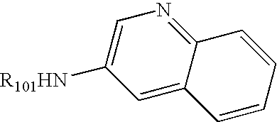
C1=C([R101HN])C=C2C(=N1)C=CC=C2
